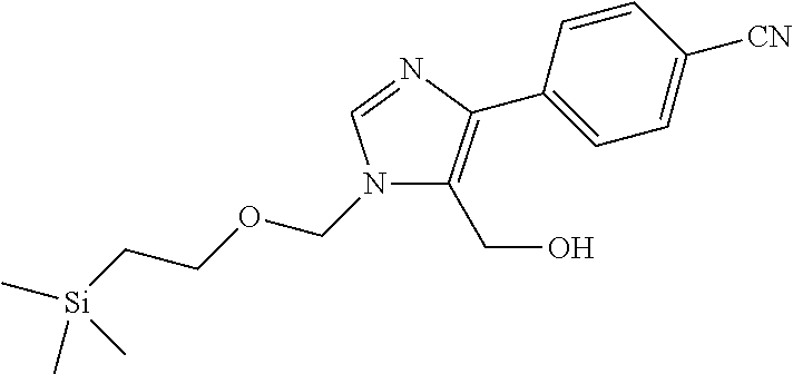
N1(COCC[Si](C)(C)C)C(CO)=C(C2=CC=C([CN])C=C2)N=C1
